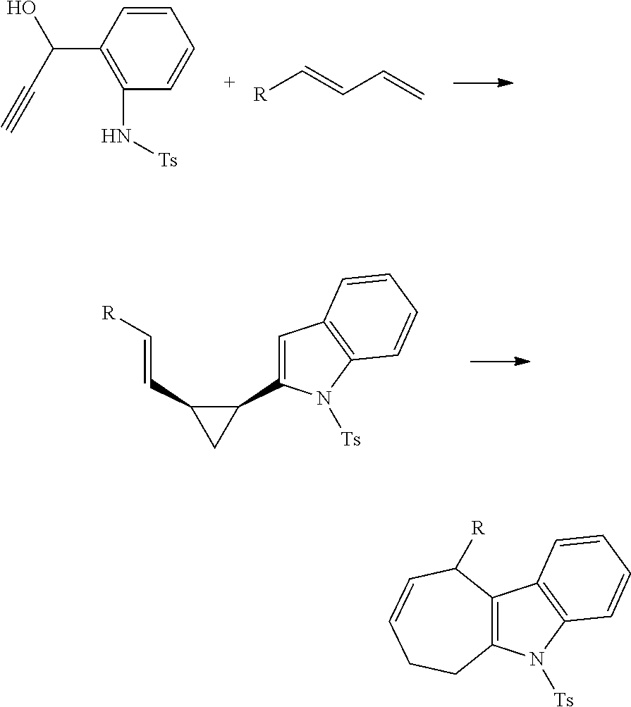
C1=CC(C(C#C)O)=C(N[Ts])C=C1.[R]C=CC=C.C1(C2=CC3=C(N2[Ts])C=CC=C3)C(C=C[R])C1.C12=C(C([R])C=CCC1)C1=C(N2[Ts])C=CC=C1
